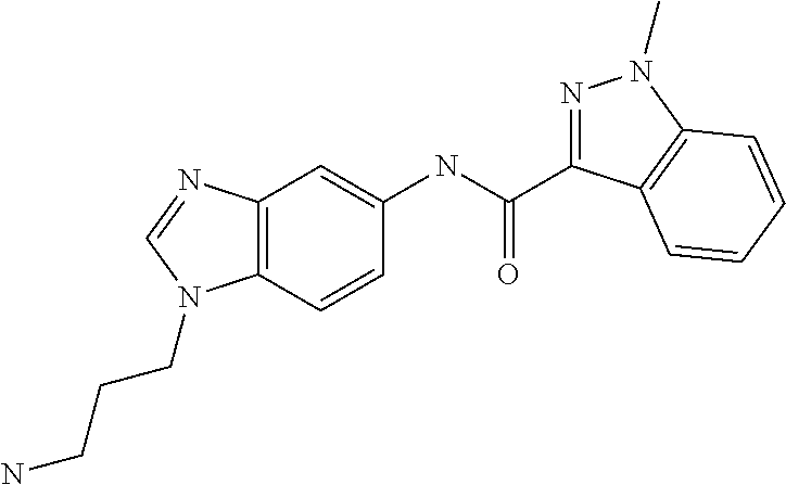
C12=C(C=CC(NC(C3=NN(C)C4=C3C=CC=C4)=O)=C1)N(CCCN)C=N2
